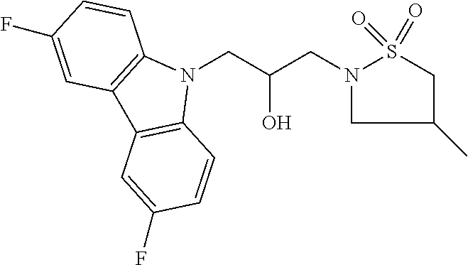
N1(CC(CN2CC(C)CS2(=O)=O)O)C2=C(C3=C1C=CC(F)=C3)C=C(F)C=C2
